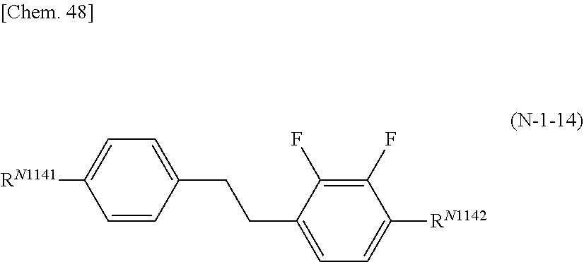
[RN1141]C1=CC=C(CCC2=CC=C([RN1142])C(F)=C2F)C=C1
